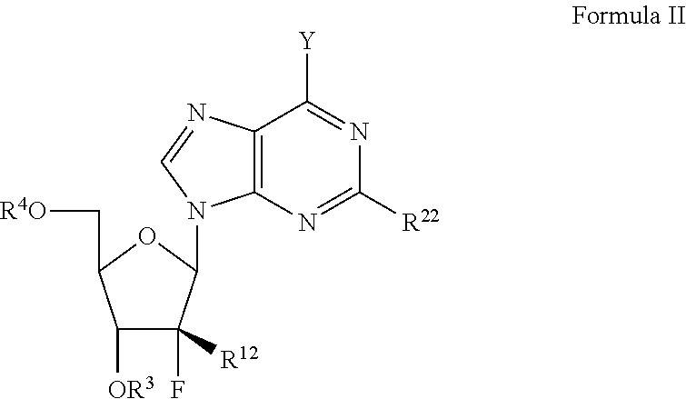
C12=C(N=C([R22])N=C1[Y])N(C1C(F)([R12])C([OR3])C(C[R4O])O1)C=N2
